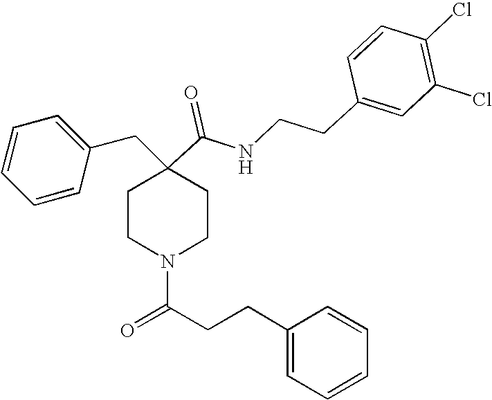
C1=CC=CC(CC2(C(=O)NCCC3=CC(Cl)=C(Cl)C=C3)CCN(C(CCC3=CC=CC=C3)=O)CC2)=C1
